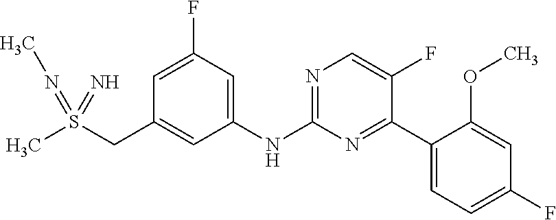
N1=C(NC2=CC(F)=CC(CS(C)(=N)=NC)=C2)N=C(C2=CC=C(F)C=C2OC)C(F)=C1
